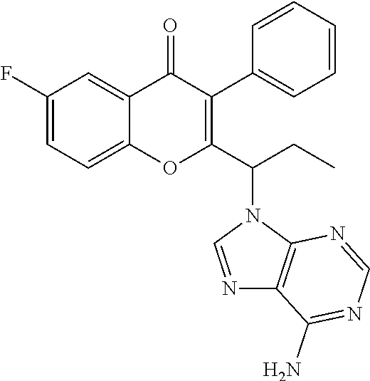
C1=C(F)C=C2C(=C1)OC(C(N1C3=C(N=C1)C(N)=NC=N3)CC)=C(C1=CC=CC=C1)C2=O
